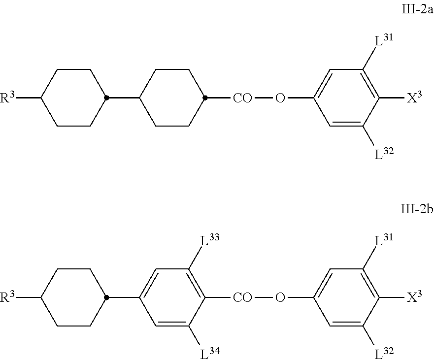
C1=C([L32])C([X3])=C([L31])C=C1O[CO]C1CCC(C2CCC([R3])CC2)CC1.C1=C([L32])C([X3])=C([L31])C=C1O[CO]C1=C([L33])C=C(C2CCC([R3])CC2)C=C1[L34]
